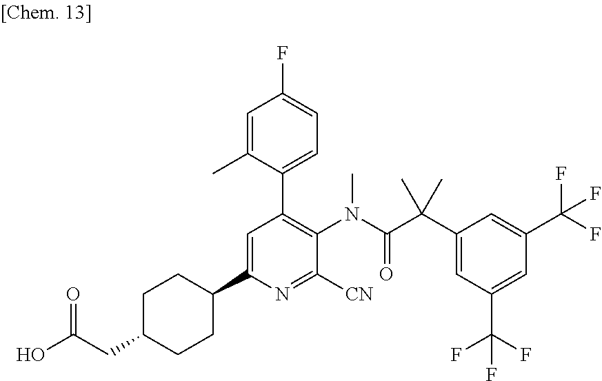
C1=C(C2CCC(CC(O)=O)CC2)N=C([CN])C(N(C(C(C2=CC(C(F)(F)F)=CC(C(F)(F)F)=C2)(C)C)=O)C)=C1C1=CC=C(F)C=C1C
